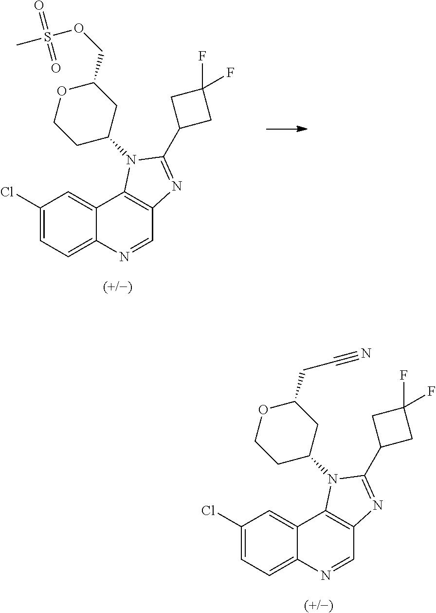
C1(Cl)=CC=C2C(=C1)C1=C(C=N2)N=C(C2CC(F)(F)C2)N1C1CC(COS(C)(=O)=O)OCC1.C1(Cl)=CC=C2C(=C1)C1=C(C=N2)N=C(C2CC(F)(F)C2)N1C1CC(CC#N)OCC1
